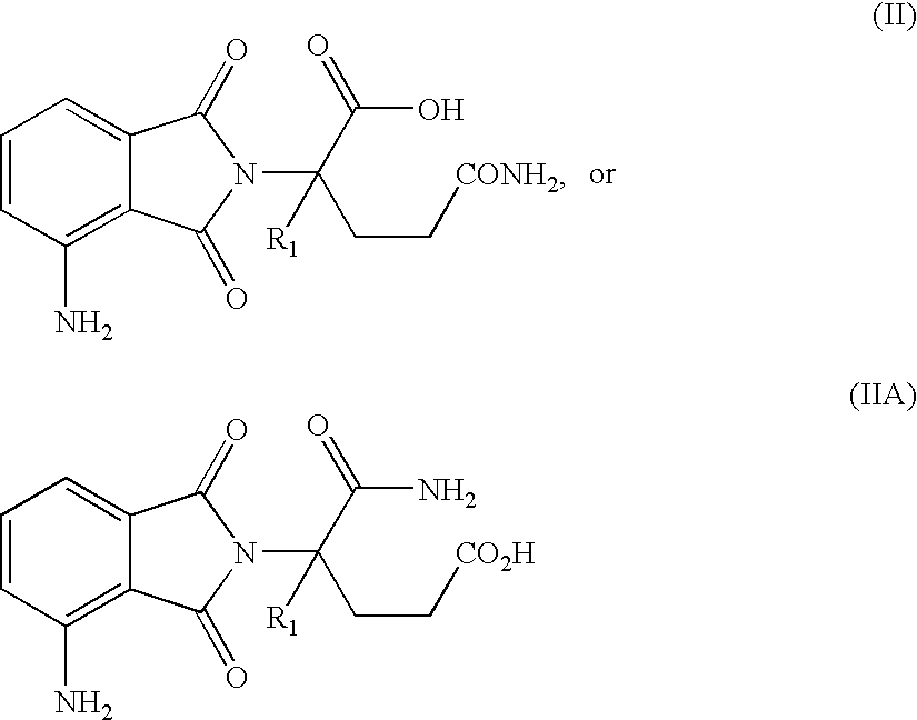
C1=CC(N)=C2C(=C1)C(=O)N(C(C(O)=O)(CC[CONH2])[R1])C2=O.C1=CC(N)=C2C(=C1)C(=O)N(C(C(N)=O)(CC[CO2H])[R1])C2=O
